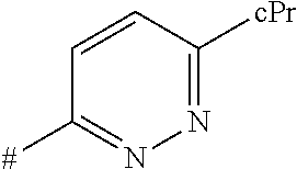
C1=CC([cPr])=NN=C1[#]
